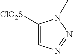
C1([ClO2S])=CN=NN1C
